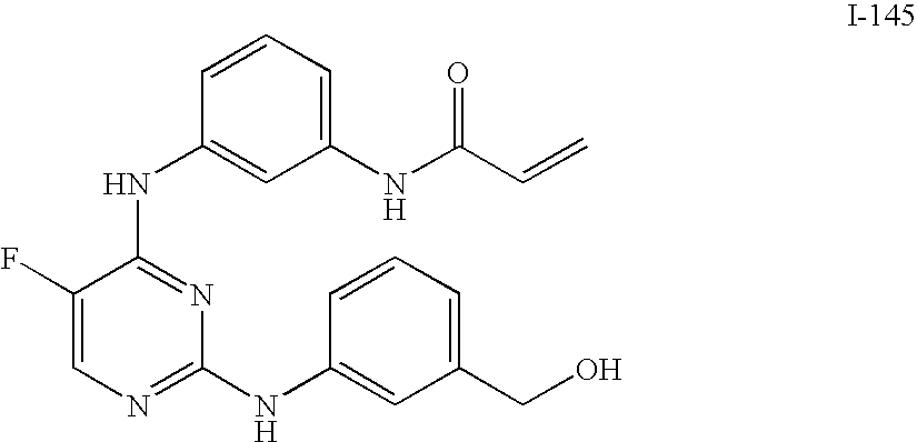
C1(NC(C=C)=O)=CC=CC(NC2=NC(NC3=CC(CO)=CC=C3)=NC=C2F)=C1
